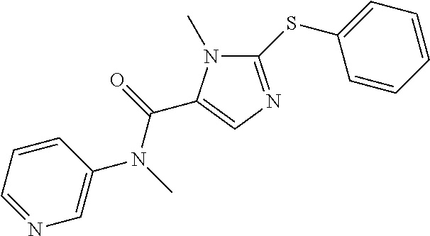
C1(SC2=CC=CC=C2)=NC=C(C(=O)N(C)C2=CN=CC=C2)N1C
